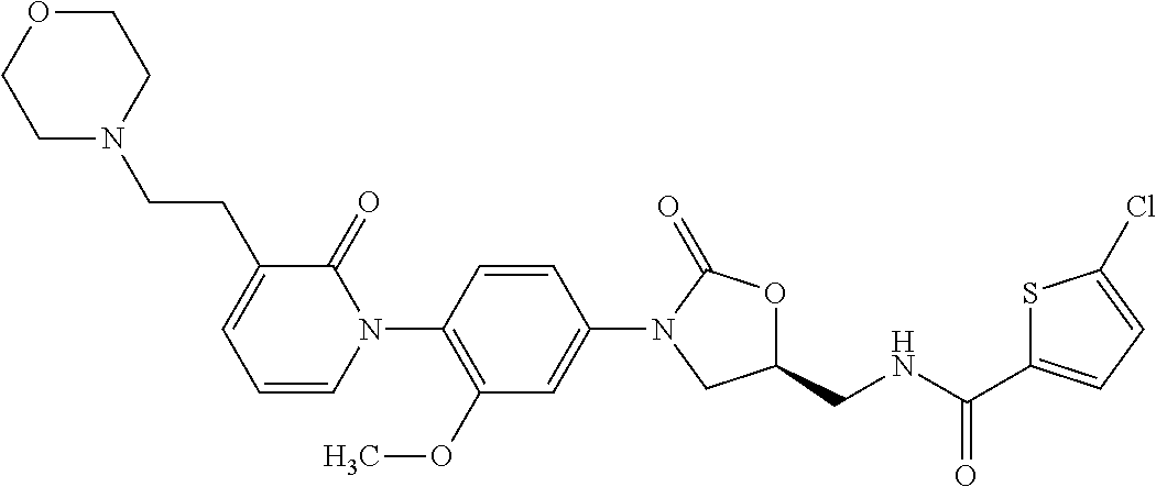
C1=C(N2CC(CNC(C3=CC=C(Cl)S3)=O)OC2=O)C=CC(N2C(=O)C(CCN3CCOCC3)=CC=C2)=C1OC
